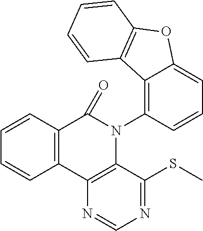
C12=C(C3=C(N(C4=C5C(=CC=C4)OC4=C5C=CC=C4)C1=O)C(SC)=NC=N3)C=CC=C2
